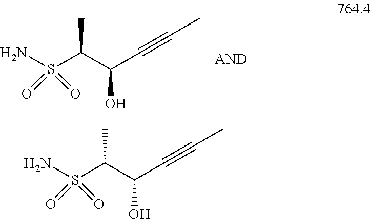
C(C(C(S(N)(=O)=O)C)O)#CC.C(C(C(S(N)(=O)=O)C)O)#CC
